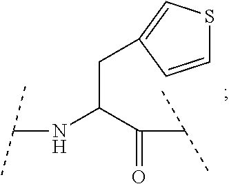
C(NC(C(=O)C(C)C)CC1=CSC=C1)(C)C
